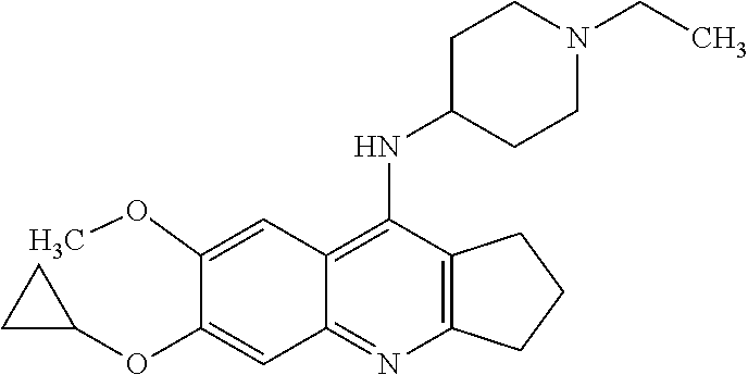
C12=C(C(NC3CCN(CC)CC3)=C3C(=N1)C=C(OC1CC1)C(OC)=C3)CCC2
